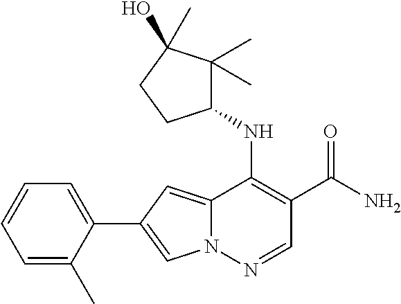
C1=C(C)C(C2=CN3C(=C2)C(NC2C(C)(C)C(O)(C)CC2)=C(C(N)=O)C=N3)=CC=C1
